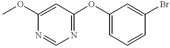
COC1=CC(OC2=CC=CC(Br)=C2)=NC=N1
